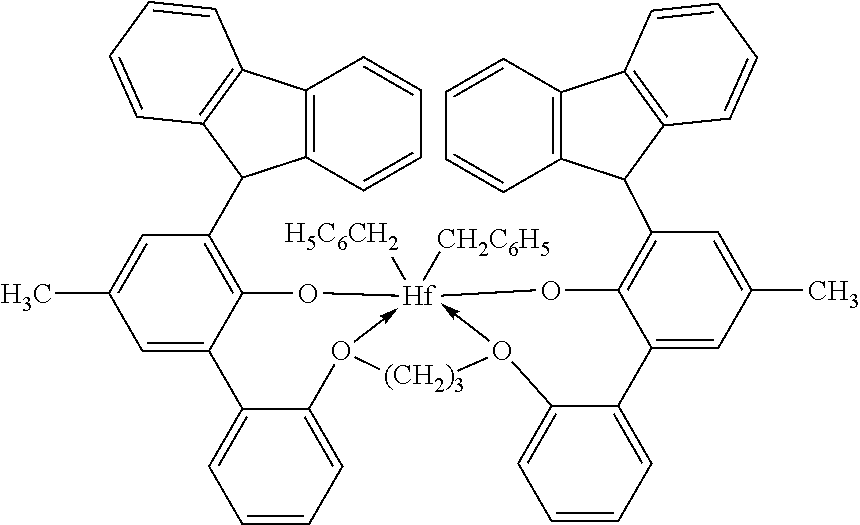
C1(C2C3=C(C4=C2C=CC=C4)C=CC=C3)=C2C(=CC(C)=C1)C1=CC=CC=C1O1->[Hf]3([H5C6CH2])([CH2C6H5])(-O(C4=CC=CC=C4C4=CC(C)=CC(C5C6=C(C7=C5C=CC=C7)C=CC=C6)=C4O3)[(CH2)3]1)O2
